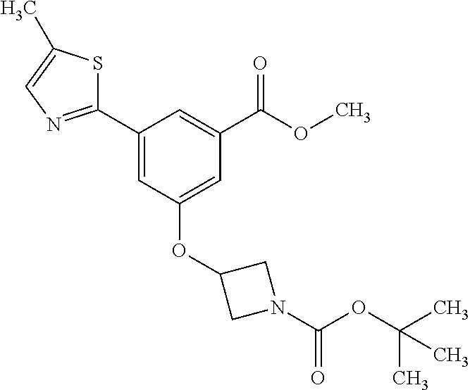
O(C(C1=CC(C2=NC=C(C)S2)=CC(OC2CN(C(OC(C)(C)C)=O)C2)=C1)=O)C
